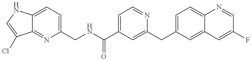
C12=NC(CNC(=O)C3=CC=NC(CC4=CC=C5C(=C4)C=C(F)C=N5)=C3)=CC=C1NC=C2Cl
